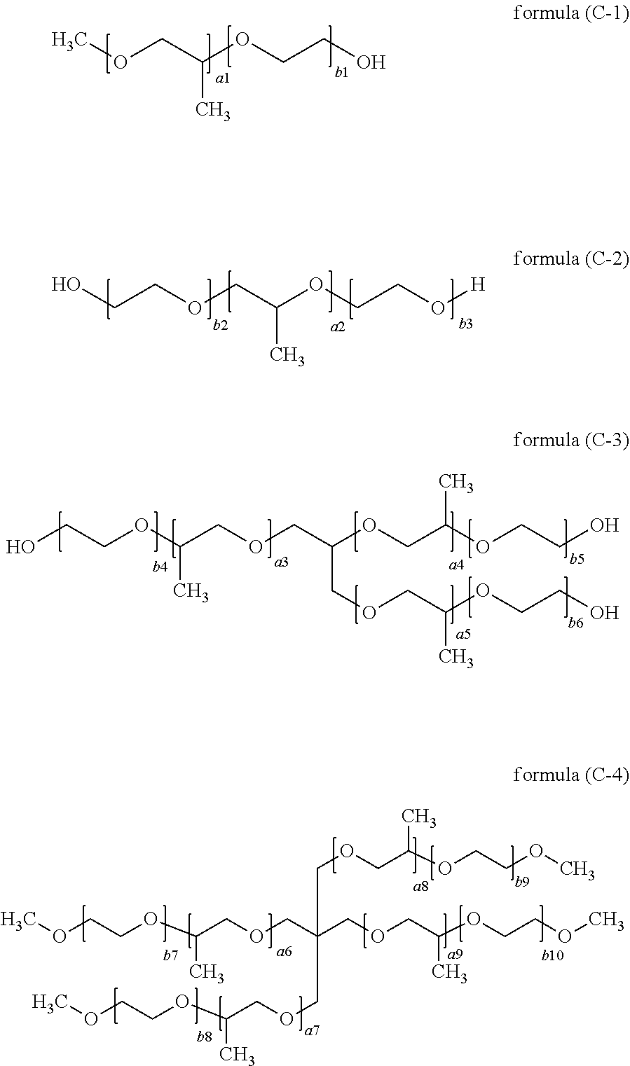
COCC(OCCO)C.OCCOCC(C)OCCO[H].OCCOC(COCC(OCC(OCCO)C)COCC(C)OCCO)C.COCCOC(COCC(COCC(OCCOC)C)(COCC(C)OCCOC)COCC(C)OCCOC)C
